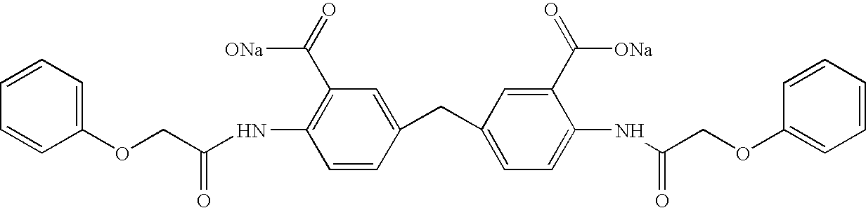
C(C(NC1=C(C(=O)[ONa])C=C(CC2=CC=C(NC(COC3=CC=CC=C3)=O)C(C(=O)[ONa])=C2)C=C1)=O)OC1=CC=CC=C1
